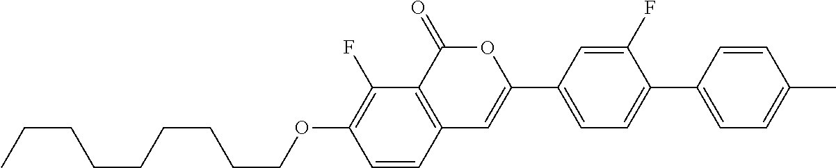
C12=C(C(=O)OC(C3=CC=C(C4=CC=C(C)C=C4)C(F)=C3)=C1)C(F)=C(OCCCCCCCCC)C=C2
